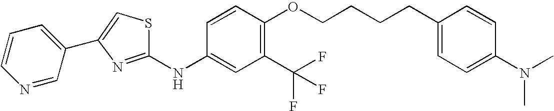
C1=CC=C(C2=CSC(NC3=CC(C(F)(F)F)=C(OCCCCC4=CC=C(N(C)C)C=C4)C=C3)=N2)C=N1
